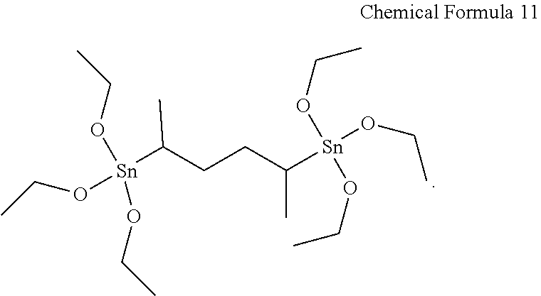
[Sn](C(CCC([Sn](OCC)(OCC)OCC)C)C)(OCC)(OCC)OCC
